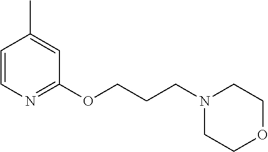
C1=CN=C(OCCCN2CCOCC2)C=C1C
